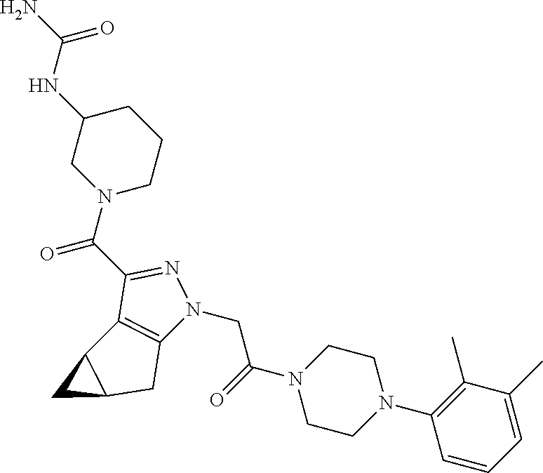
C1CCN(C(C2=NN(CC(=O)N3CCN(C4=C(C)C(C)=CC=C4)CC3)C3=C2C2C(C3)C2)=O)CC1NC(N)=O
